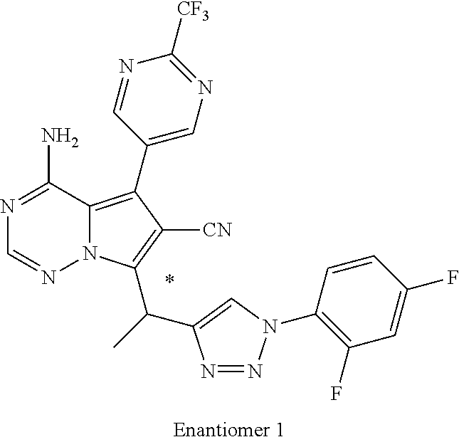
C12=C(C3=CN=C([CF3])N=C3)C([CN])=C(C(C3=CN(C4=C(F)C=C(F)C=C4)N=N3)C)N1N=CN=C2N.*.[Enantiomer 1]
